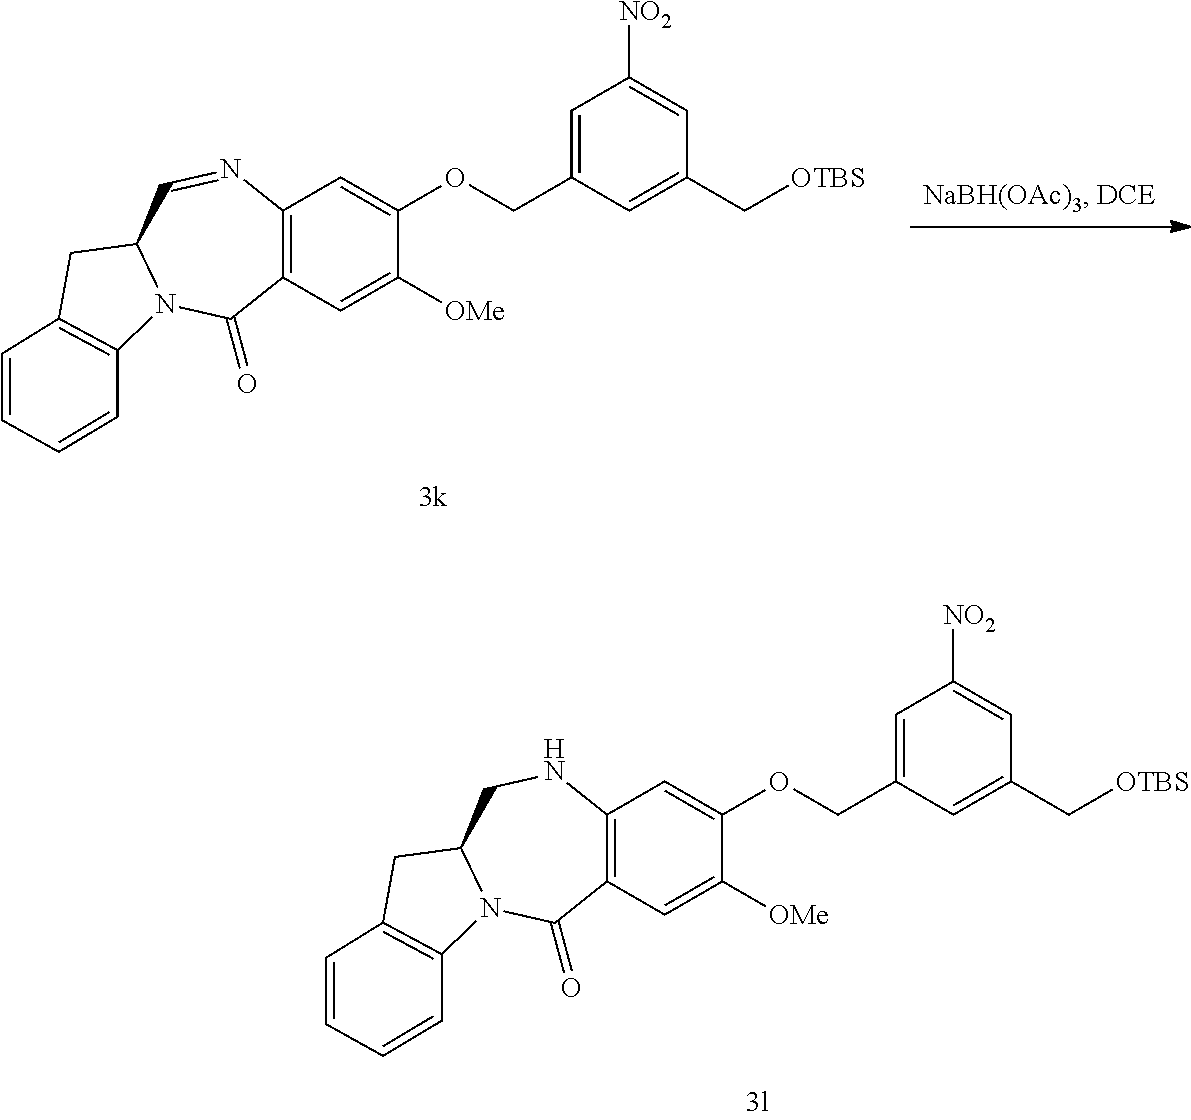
C12=C(C=C([OMe])C(OCC3=CC([NO2])=CC(C[OTBS])=C3)=C1)C(=O)N1C(CN2)CC2=C1C=CC=C2.C12=C(C=C([OMe])C(OCC3=CC([NO2])=CC(C[OTBS])=C3)=C1)C(=O)N1C(C=N2)CC2=C1C=CC=C2
